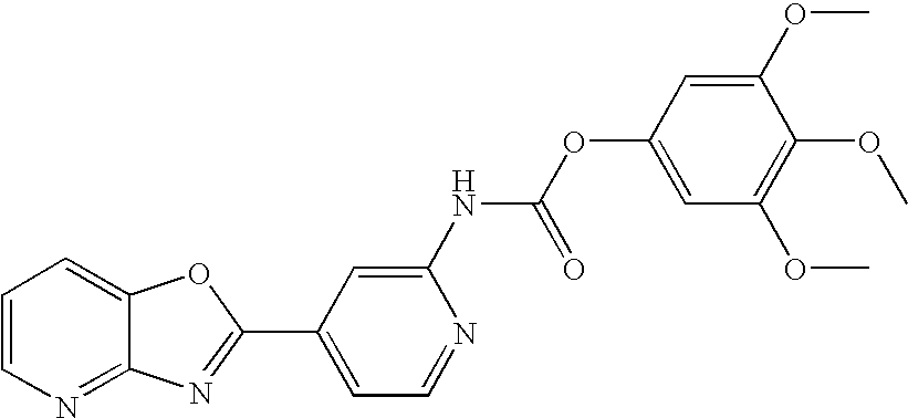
C12=NC=CC=C1OC(C1=CC=NC(NC(=O)OC3=CC(OC)=C(OC)C(OC)=C3)=C1)=N2
